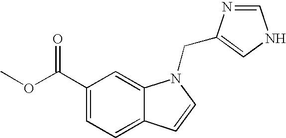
C1(C(OC)=O)=CC=C2C(=C1)N(CC1=CNC=N1)C=C2
